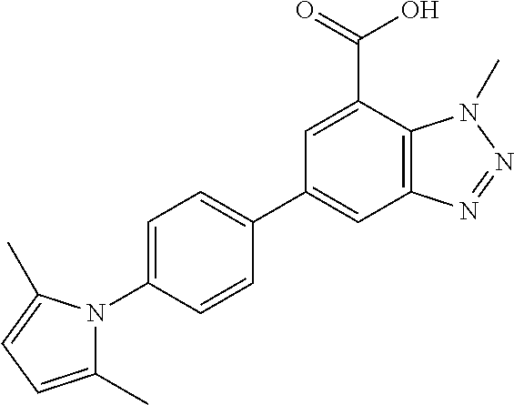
C12=C(C(C(=O)O)=CC(C3=CC=C(N4C(C)=CC=C4C)C=C3)=C1)N(C)N=N2
